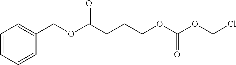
C1(COC(CCCOC(OC(Cl)C)=O)=O)=CC=CC=C1
